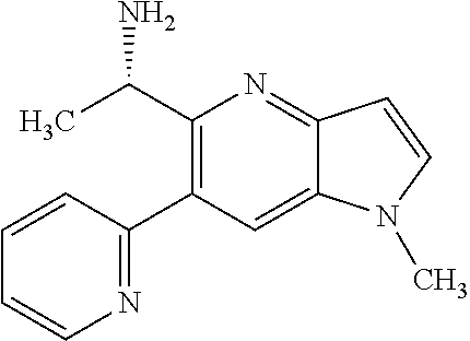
CC(C1=C(C2=NC=CC=C2)C=C2C(=N1)C=CN2C)N
